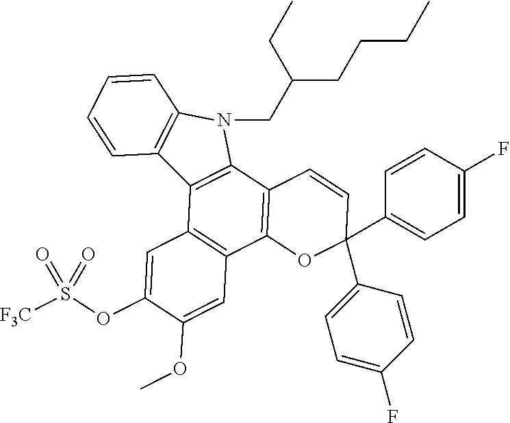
C12=C(C3=C(C4=C1C=C(OS([F3C])(=O)=O)C(OC)=C4)OC(C1=CC=C(F)C=C1)(C1=CC=C(F)C=C1)C=C3)N(CC(CCCC)CC)C1=C2C=CC=C1
